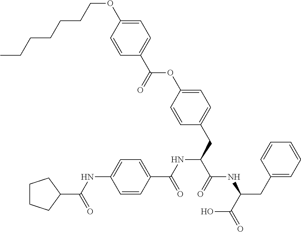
C1=C(OCCCCCCC)C=CC(C(=O)OC2=CC=C(CC(C(NC(CC3=CC=CC=C3)C(=O)O)=O)NC(C3=CC=C(NC(=O)C4CCCC4)C=C3)=O)C=C2)=C1
